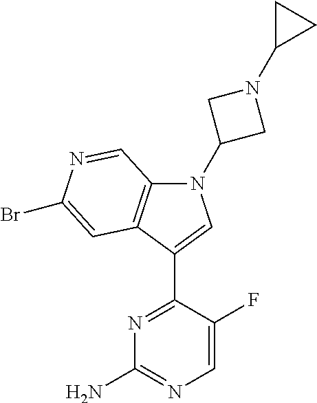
N1(C2CN(C3CC3)C2)C2=C(C(C3=NC(N)=NC=C3F)=C1)C=C(Br)N=C2
